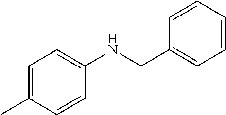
C1=C(C)C=CC(NCC2=CC=CC=C2)=C1
